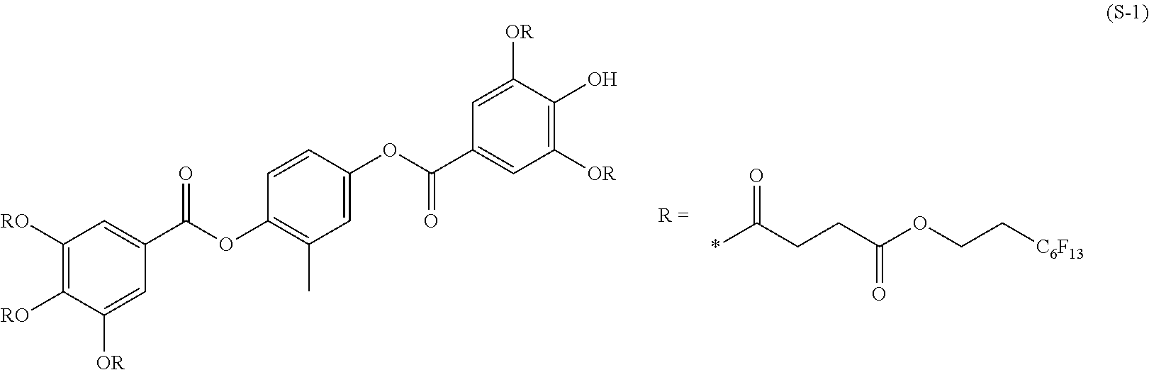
C1([RO])=C([RO])C([OR])=CC(C(OC2=C(C)C=C(OC(C3=CC([OR])=C(O)C([OR])=C3)=O)C=C2)=O)=C1.*C(CCC(OCC[C6F13])=O)=O
